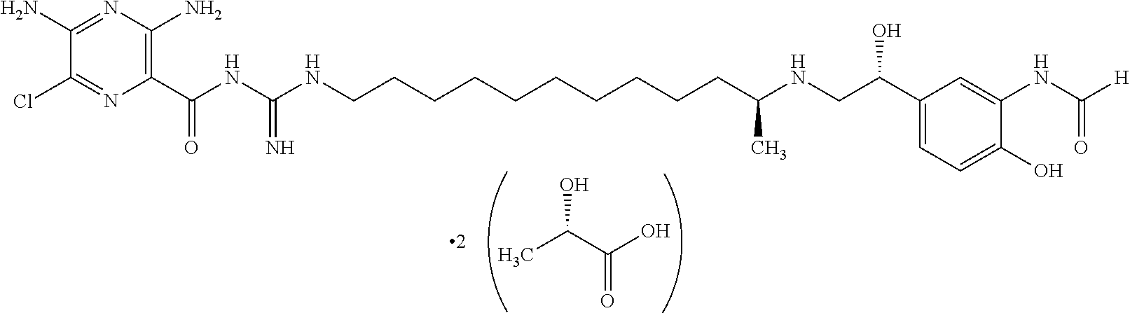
C1(Cl)=NC(C(NC(=N)NCCCCCCCCCCC(C)NCC(O)C2=CC=C(O)C(NC(=O)[H])=C2)=O)=C(N)N=C1N.CC(O)C(=O)O
